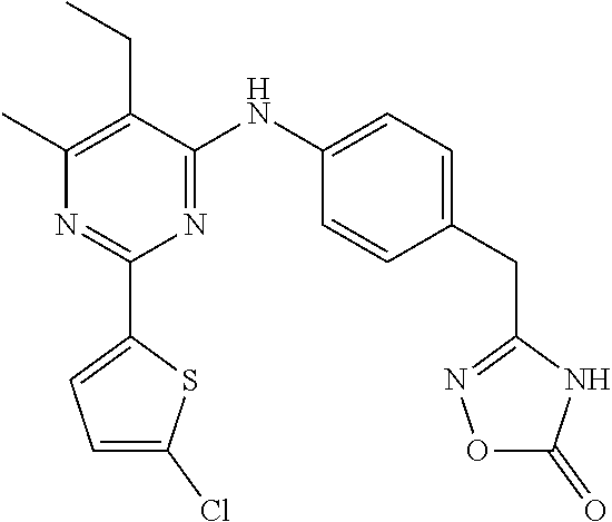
N1=C(NC2=CC=C(CC3=NOC(=O)N3)C=C2)C(CC)=C(C)N=C1C1=CC=C(Cl)S1
